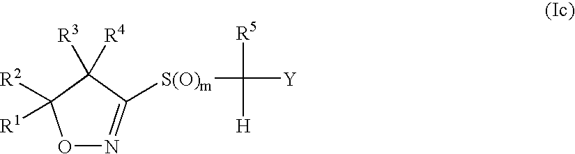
O1N=C([S(O)m]C([Y])([R5])[H])C([R4])([R3])C1([R2])[R1]
